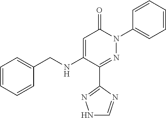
C1=C(NCC2=CC=CC=C2)C(C2=NNC=N2)=NN(C2=CC=CC=C2)C1=O
